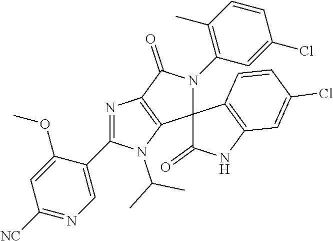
N1=C(C2=CN=C([NC])C=C2OC)N(C(C)C)C2=C1C(=O)N(C1=C(C)C=CC(Cl)=C1)C21C(=O)NC2=C1C=CC(Cl)=C2
